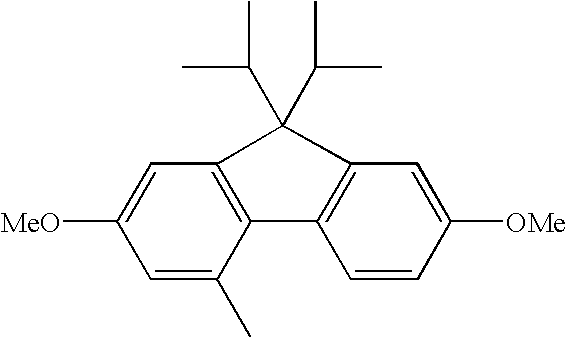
C1=C([MeO])C=C(C)C2=C1C(C(C)C)(C(C)C)C1=C2C=CC([OMe])=C1
